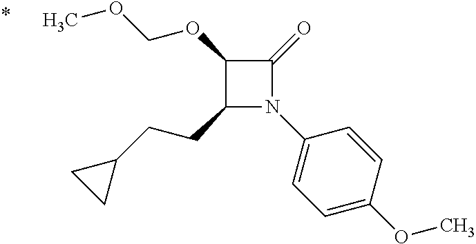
C1(CCC2CC2)N(C2=CC=C(OC)C=C2)C(=O)C1OCOC
